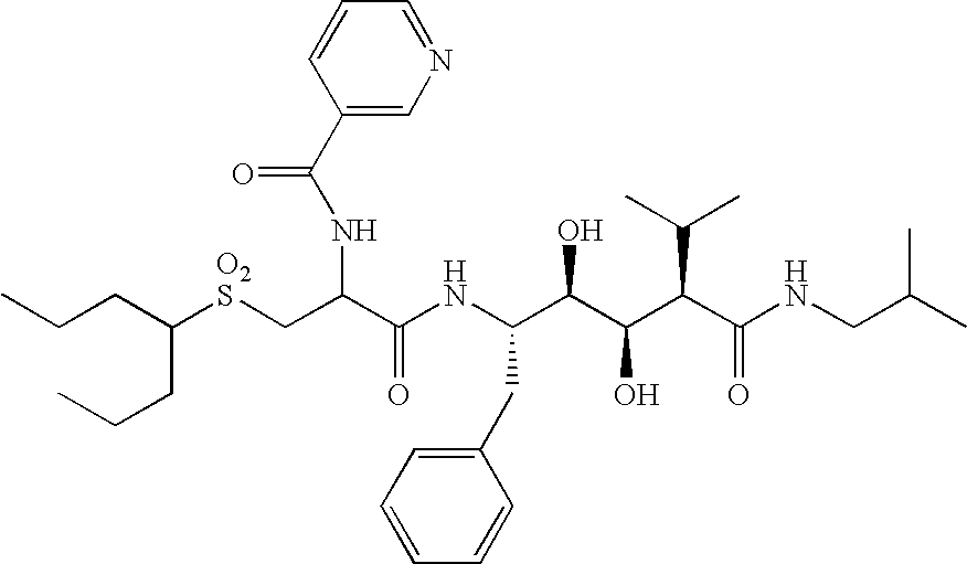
C(CC(CCC)[O2S]CC(C(NC(C(C(C(C(NCC(C)C)=O)C(C)C)O)O)CC1=CC=CC=C1)=O)NC(=O)C1=CN=CC=C1)C
